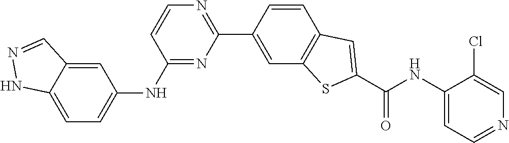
C12=CC=C(NC3=NC(C4=CC5=C(C=C4)C=C(C(NC4=CC=NC=C4Cl)=O)S5)=NC=C3)C=C1C=NN2
